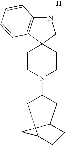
N1C2=C(C3(C1)CCN(C1CC4CCC(C1)C4)CC3)C=CC=C2.[H]
